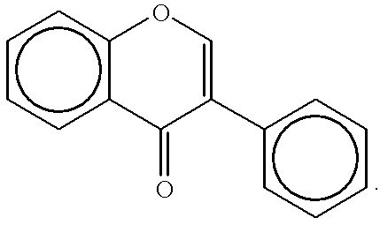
c1ccc2c(c1)OC=C(c1ccccc1)C2=O
